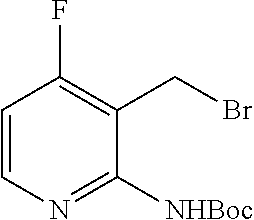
C1=CN=C([NHBoc])C(CBr)=C1F
